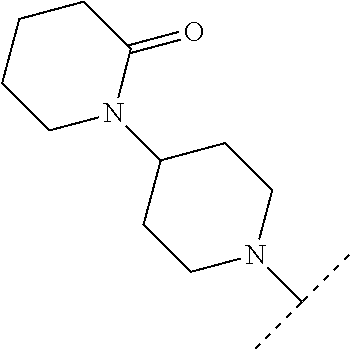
C1N(C(C)C)CCC(N2C(=O)CCCC2)C1
